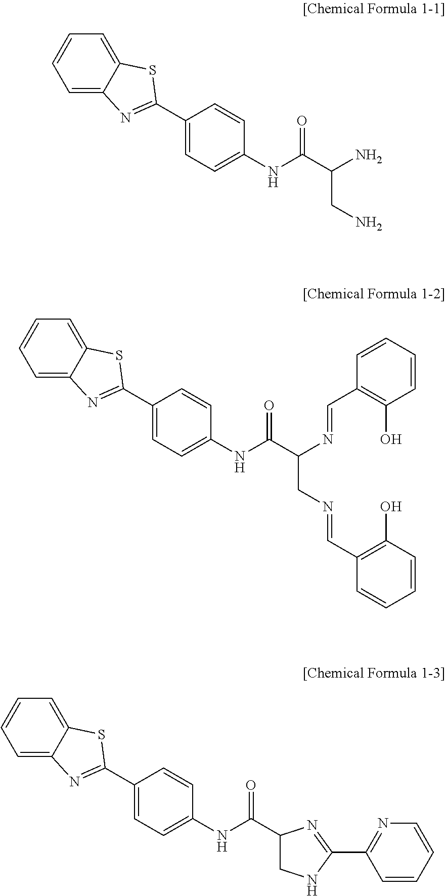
C1=C2C(=CC=C1)SC(C1=CC=C(NC(C(N)CN)=O)C=C1)=N2.C1=C2C(=CC=C1)SC(C1=CC=C(NC(C(N=CC3=C(O)C=CC=C3)CN=CC3=C(O)C=CC=C3)=O)C=C1)=N2.C1=C2C(=CC=C1)SC(C1=CC=C(NC(C3CNC(C4=NC=CC=C4)=N3)=O)C=C1)=N2
